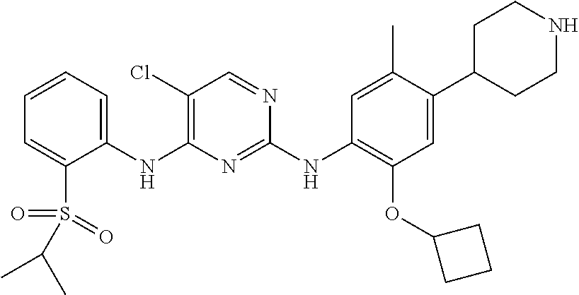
C1(NC2=C(Cl)C=NC(NC3=C(OC4CCC4)C=C(C4CCNCC4)C(C)=C3)=N2)=CC=CC=C1S(=O)(=O)C(C)C
